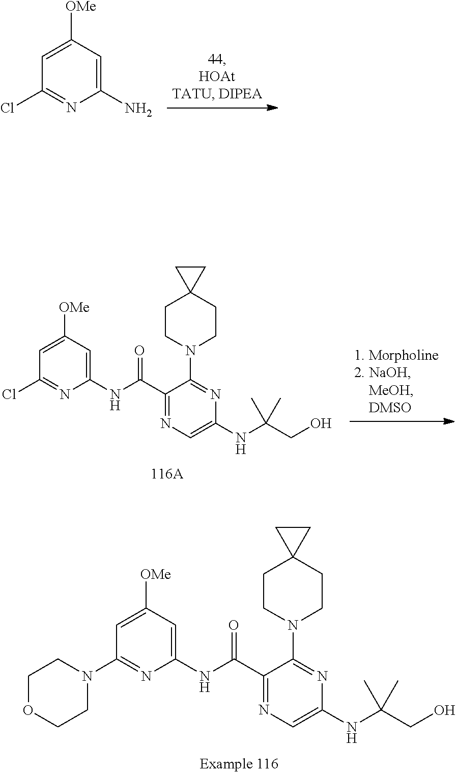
N1=C(Cl)C=C([OMe])C=C1N.ClC1=NC(NC(C2=NC=C(NC(C)(C)CO)N=C2N2CCC3(CC2)CC3)=O)=CC([OMe])=C1.C1OCCN(C2=NC(NC(C3=NC=C(NC(C)(C)CO)N=C3N3CCC4(CC3)CC4)=O)=CC([OMe])=C2)C1
